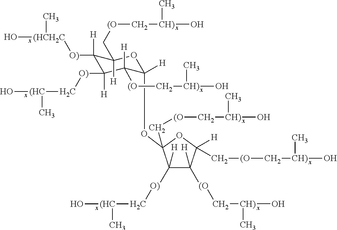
O[(HCH2C](C)[O)]C1([H])C([H])([O)]C[(HC](O)C)C([H])([(O]C[CH)](C)O)C([H])(OC2(C[(O]C[CH)](C)O)C([O)]C[(HC](C)O)([H])C([H])([(O]C[CH)](C)O)C([H])(C[(O]C[CH)](O)C)O2)OC1(C[(O]C[CH)](O)C)[H]
